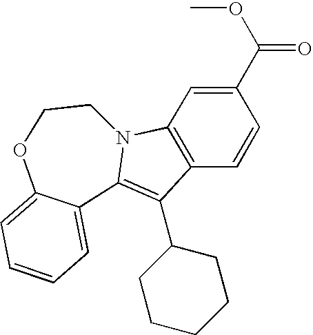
C1(C(OC)=O)=CC2=C(C=C1)C(C1CCCCC1)=C1N2CCOC2=CC=CC=C12
